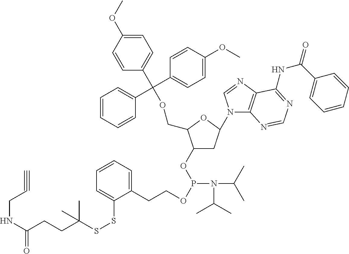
C1(OP(OCCC2=CC=CC=C2SSC(CCC(NCC#C)=O)(C)C)N(C(C)C)C(C)C)CC(N2C3=C(N=C2)C(NC(C2=CC=CC=C2)=O)=NC=N3)OC1COC(C1=CC=CC=C1)(C1=CC=C(OC)C=C1)C1=CC=C(OC)C=C1
